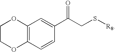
O1C2=C(C=C(C(CS[R8])=O)C=C2)OCC1
